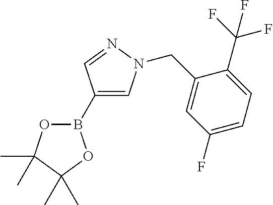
O1B(C2=CN(CC3=CC(F)=CC=C3C(F)(F)F)N=C2)OC(C)(C)C1(C)C
